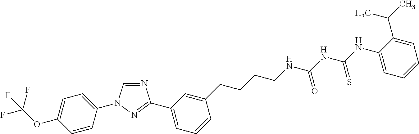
C1=CC(N2C=NC(C3=CC=CC(CCCCNC(NC(NC4=CC=CC=C4C(C)C)=S)=O)=C3)=N2)=CC=C1OC(F)(F)F
